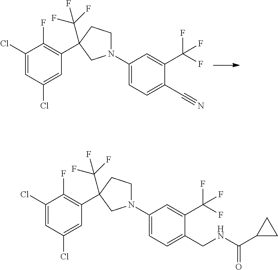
C1(N2CCC(C3=C(F)C(Cl)=CC(Cl)=C3)(C(F)(F)F)C2)=CC=C(C#N)C(C(F)(F)F)=C1.C1(N2CCC(C3=C(F)C(Cl)=CC(Cl)=C3)(C(F)(F)F)C2)=CC=C(CNC(=O)C2CC2)C(C(F)(F)F)=C1
